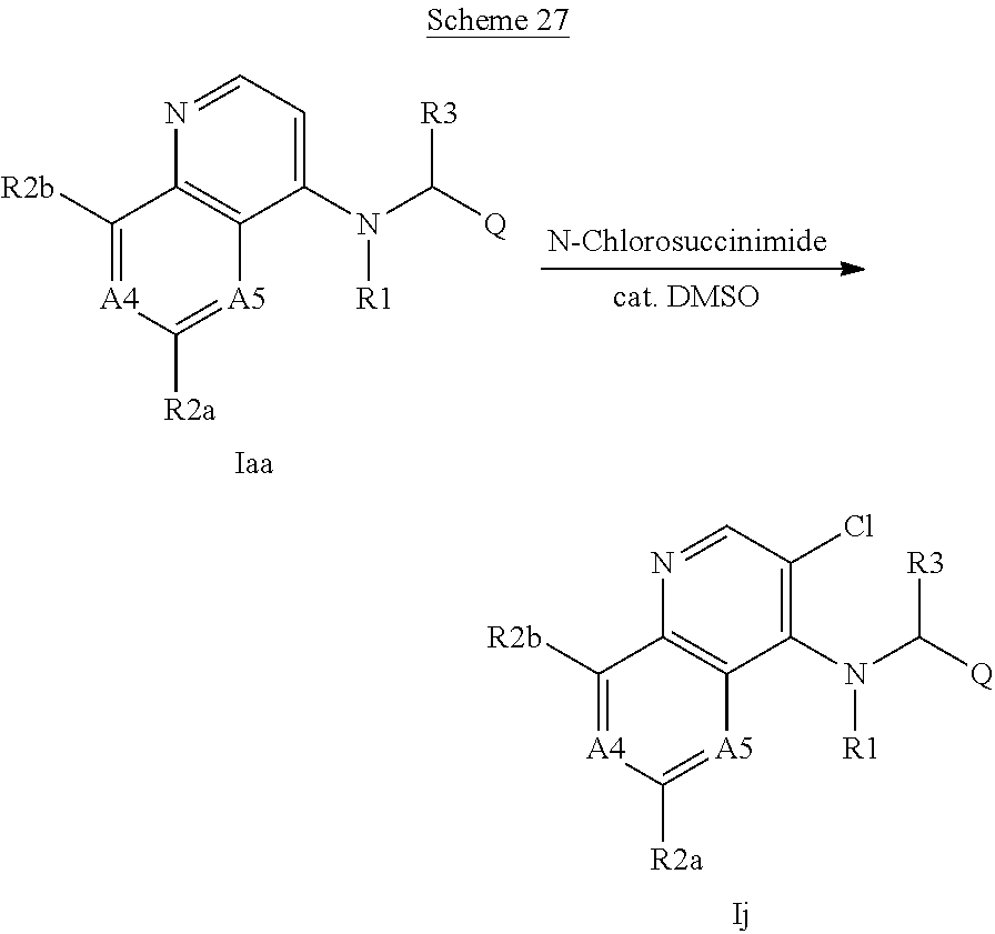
C1([R2b])=[A4]C([R2a])=[A5]C2=C1N=CC(Cl)=C2N(C([Q])[R3])[R1].C1([R2b])=[A4]C([R2a])=[A5]C2=C1N=CC=C2N(C([Q])[R3])[R1]
